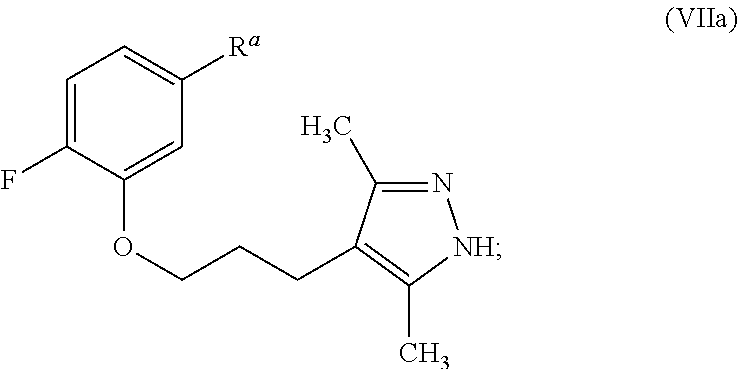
C(OC1=CC([Ra])=CC=C1F)CCC1=C(C)[NH]N=C1C
